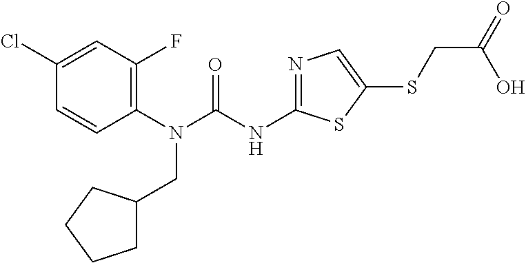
C1(N(CC2CCCC2)C(=O)NC2=NC=C(SCC(O)=O)S2)=C(F)C=C(Cl)C=C1
